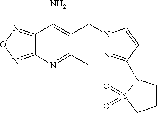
C12=NON=C1C(N)=C(CN1N=C(N3CCCS3(=O)=O)C=C1)C(C)=N2
